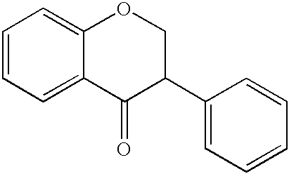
C1=CC=C2C(=C1)OCC(C1=CC=CC=C1)C2=O
